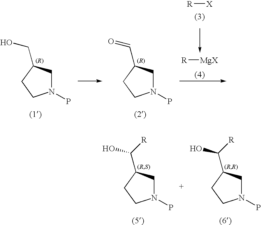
[R][X].[R][MgX].N1(P)CC(CO)CC1.N1(P)CC(C=O)CC1.N1(P)CC(C([R])O)CC1.N1(P)CC(C([R])O)CC1
